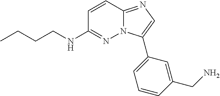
C1=CC2=NC=C(C3=CC=CC(CN)=C3)N2N=C1NCCCC
